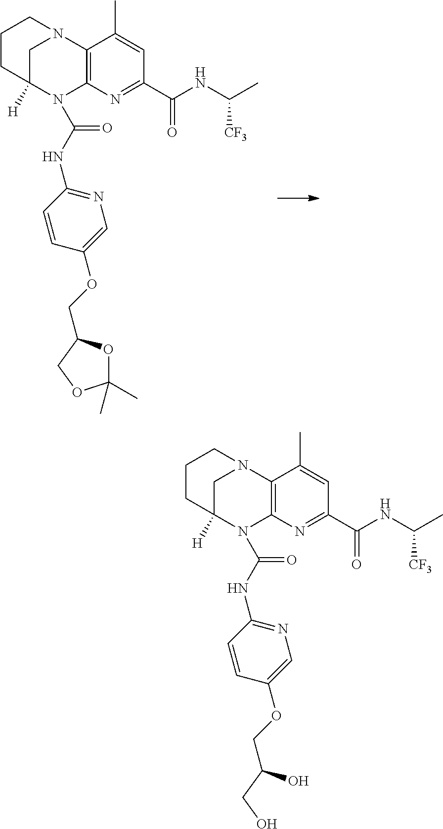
C1C2([H])N(C(NC3=NC=C(OCC4OC(C)(C)OC4)C=C3)=O)C3=C(N1CCC2)C(C)=CC(C(NC([CF3])C)=O)=N3.C1C2([H])N(C(NC3=NC=C(OCC(O)CO)C=C3)=O)C3=C(N1CCC2)C(C)=CC(C(NC([CF3])C)=O)=N3
